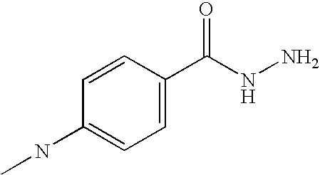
C1=CC(C(NN)=O)=CC=C1NC
